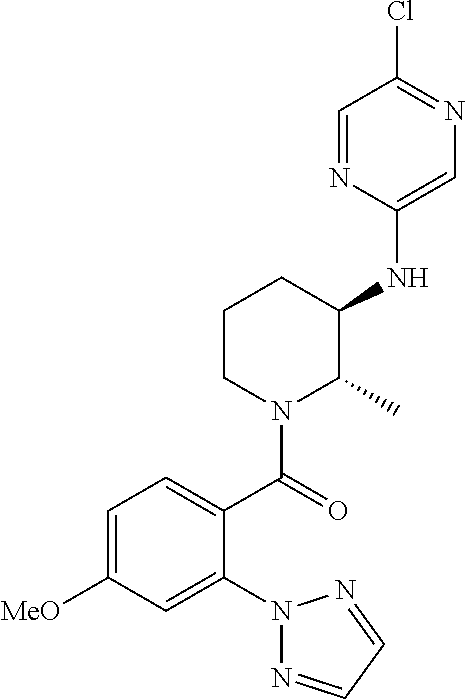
C1(NC2C(C)N(C(=O)C3=CC=C([MeO])C=C3N3N=CC=N3)CCC2)=CN=C(Cl)C=N1
